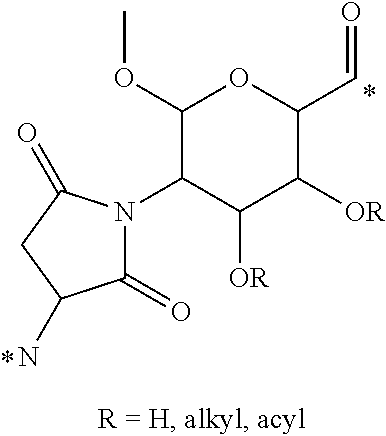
C1(=O)C(N)CC(=O)N1C1C(OC)OC(C=O)C([OR])C1[OR]
